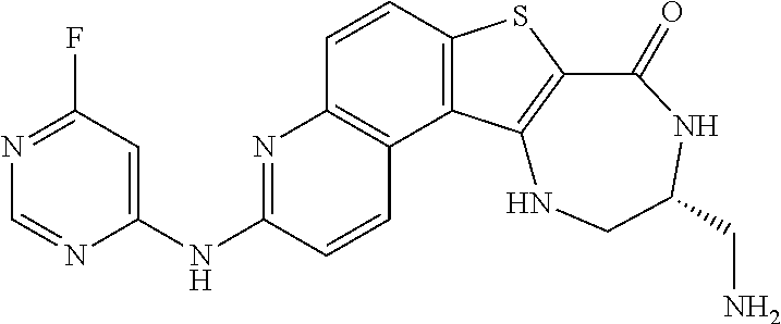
C1=CC2=C(C3=C1N=C(NC1=CC(F)=NC=N1)C=C3)C1=C(S2)C(=O)NC(CN)CN1
